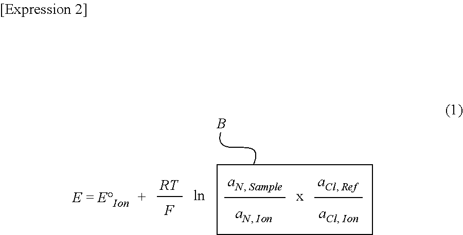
C1CCC1.[RT].F.B
